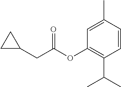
C1(OC(CC2CC2)=O)=C(C(C)C)C=CC(C)=C1
